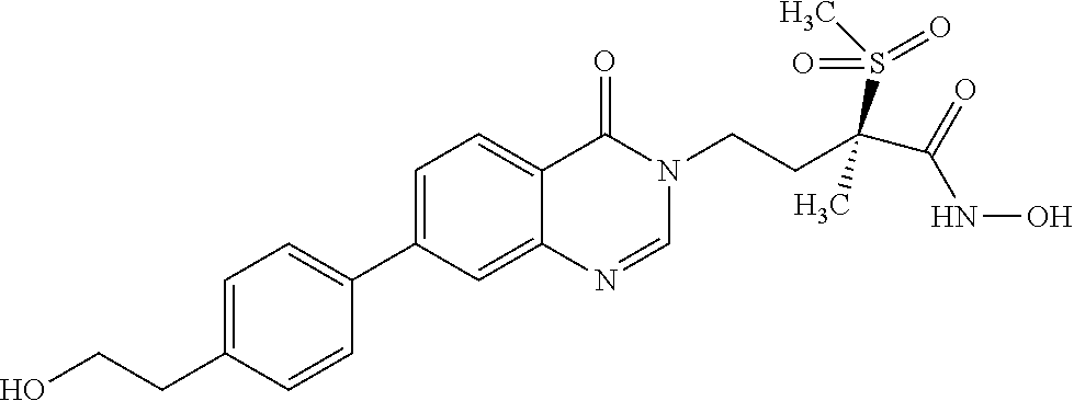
C1=C(CCO)C=CC(C2=CC=C3C(=C2)N=CN(CCC(C(=O)NO)(S(C)(=O)=O)C)C3=O)=C1
